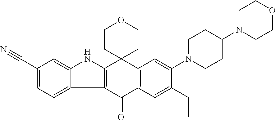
C12=C(C(=O)C3=C(C=C(N4CCC(N5CCOCC5)CC4)C(CC)=C3)C13CCOCC3)C1=CC=C(C#N)C=C1N2
